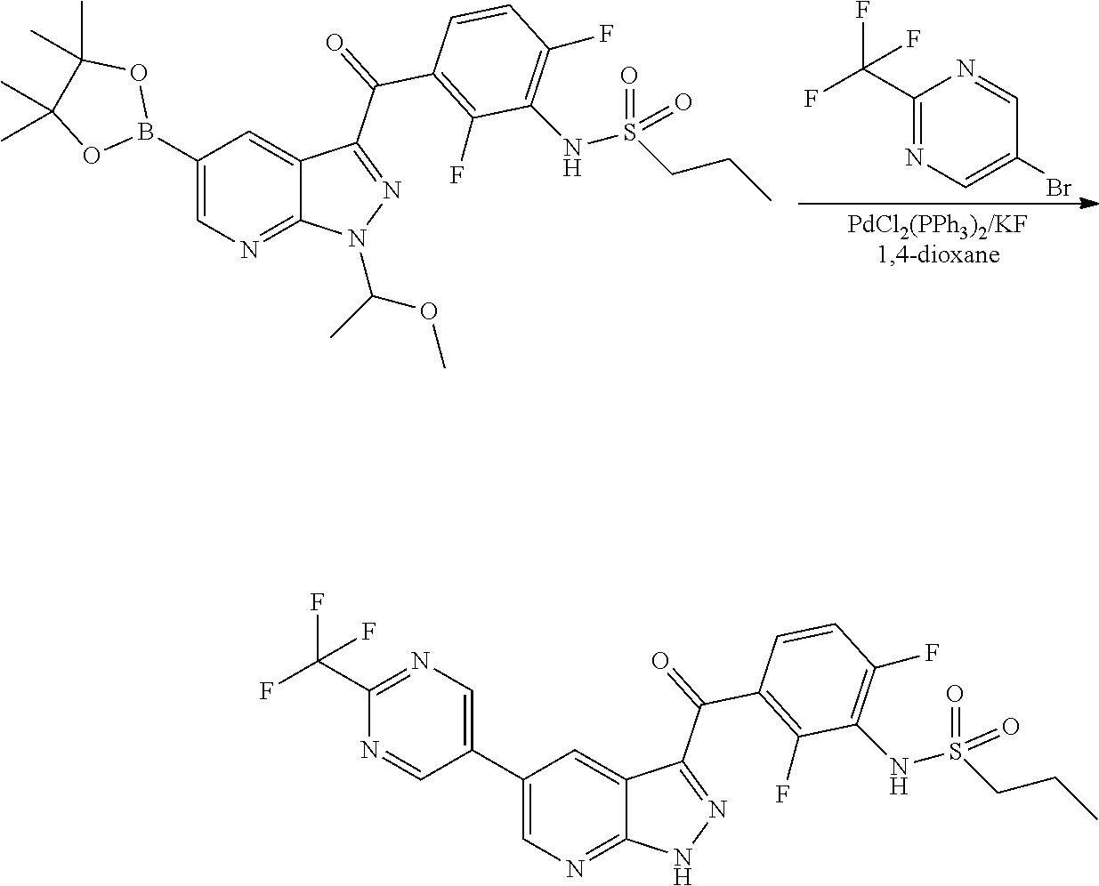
N1=C(C(C2=C(F)C(NS(CCC)(=O)=O)=C(F)C=C2)=O)C2=CC(B3OC(C)(C)C(C)(C)O3)=CN=C2N1C(C)OC.C1=C(Br)C=NC(C(F)(F)F)=N1.N1=C(C(C2=C(F)C(NS(CCC)(=O)=O)=C(F)C=C2)=O)C2=CC(C3=CN=C(C(F)(F)F)N=C3)=CN=C2N1
